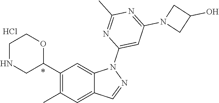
C1(C2CNCCO2)=C(C)C=C2C(=C1)N(C1=CC(N3CC(O)C3)=NC(C)=N1)N=C2.Cl
